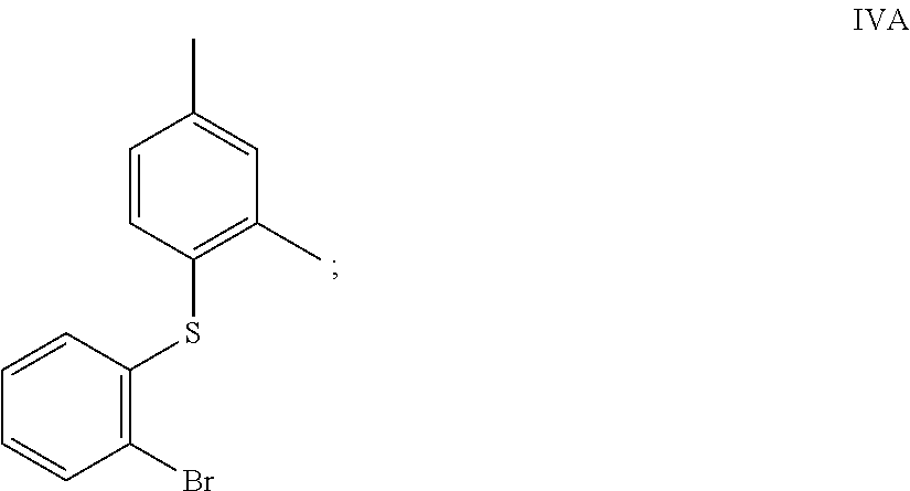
C1(Br)=C(SC2=C(C)C=C(C)C=C2)C=CC=C1
